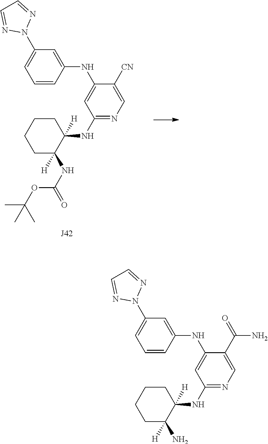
C1=CC(NC2=CC(NC3([H])CCCCC3(NC(=O)OC(C)(C)C)[H])=NC=C2[CN])=CC(N2N=CC=N2)=C1.C1=CC(NC2=CC(NC3([H])CCCCC3(N)[H])=NC=C2C(=O)N)=CC(N2N=CC=N2)=C1
